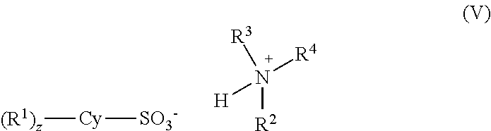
[(R1)z][Cy][SO3-].N([R2])([R4])([H])[R3]
